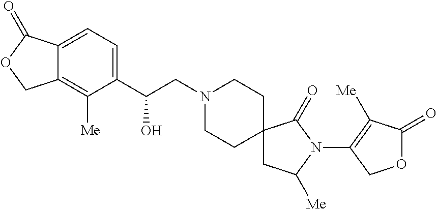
C1(C(CN2CCC3(CC2)CC([Me])N(C2=C([Me])C(=O)OC2)C3=O)O)=CC=C2C(=C1[Me])COC2=O
